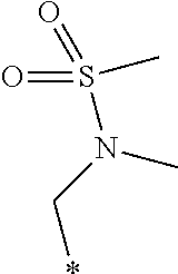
*CN(S(=O)(=O)C)C
